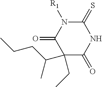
C1(=O)NC(=S)N([R1])C(=O)C1(C(C)CCC)CC
